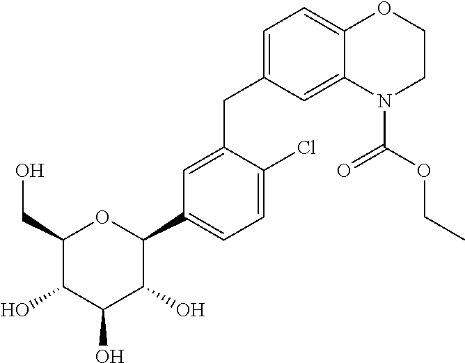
C1(CO)C(O)C(O)C(O)C(C2=CC=C(Cl)C(CC3=CC=C4C(=C3)N(C(OCC)=O)CCO4)=C2)O1
